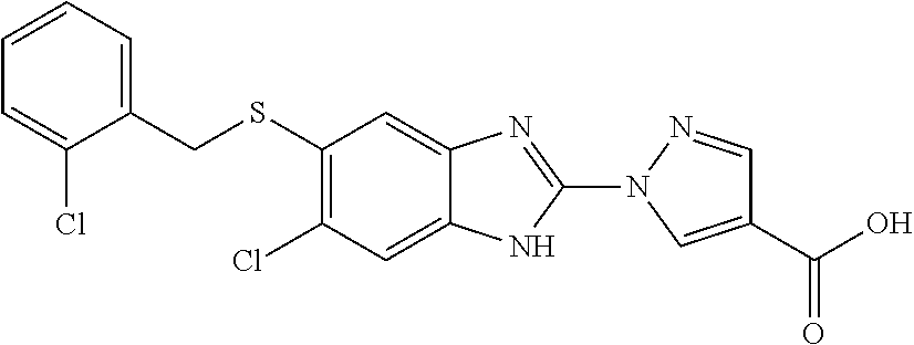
C1(SCC2=CC=CC=C2Cl)=C(Cl)C=C2C(=C1)N=C(N1N=CC(C(O)=O)=C1)N2
